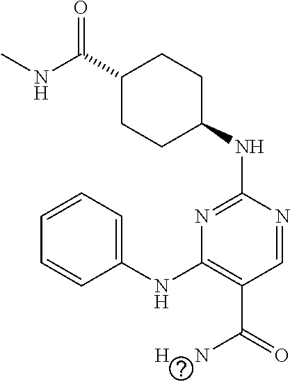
C1(C(NC)=O)CCC(NC2=NC(NC3=CC=CC=C3)=C(C(=O)[H     N])C=N2)CC1
